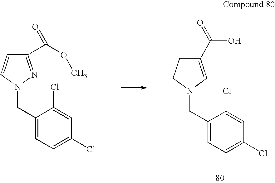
C1(C(O)=O)=CN(CC2=CC=C(Cl)C=C2Cl)CC1.C1(C(OC)=O)=NN(CC2=CC=C(Cl)C=C2Cl)C=C1
